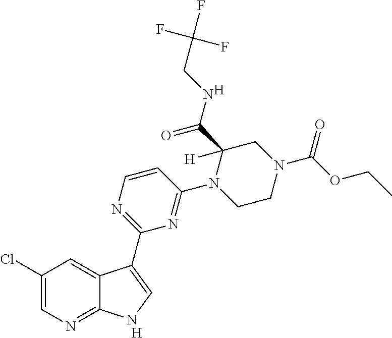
[H].C1=CN=C(C2=CNC3=NC=C(Cl)C=C32)N=C1N1CCN(C(OCC)=O)CC1(C(NCC(F)(F)F)=O)[H].[H]
